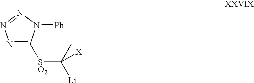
N1=C([SO2]C([Li])(C)[X])N([Ph])N=N1
